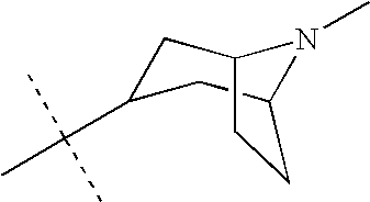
C1C(C(C)(C)C)CC2N(C)C1CC2
